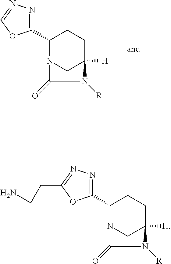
C1(C2=NN=CO2)N2CC([H])(CC1)N([R])C2=O.C1(C2=NN=C(CCN)O2)N2CC([H])(CC1)N([R])C2=O
